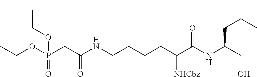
CCOP(CC(NCCCCC(C(NC(CO)CC(C)C)=O)[NHCbz])=O)(=O)OCC
